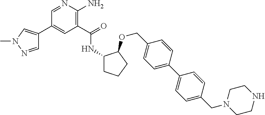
C1(C(=O)NC2CCCC2OCC2=CC=C(C3=CC=C(CN4CCNCC4)C=C3)C=C2)=C(N)N=CC(C2=CN(C)N=C2)=C1
